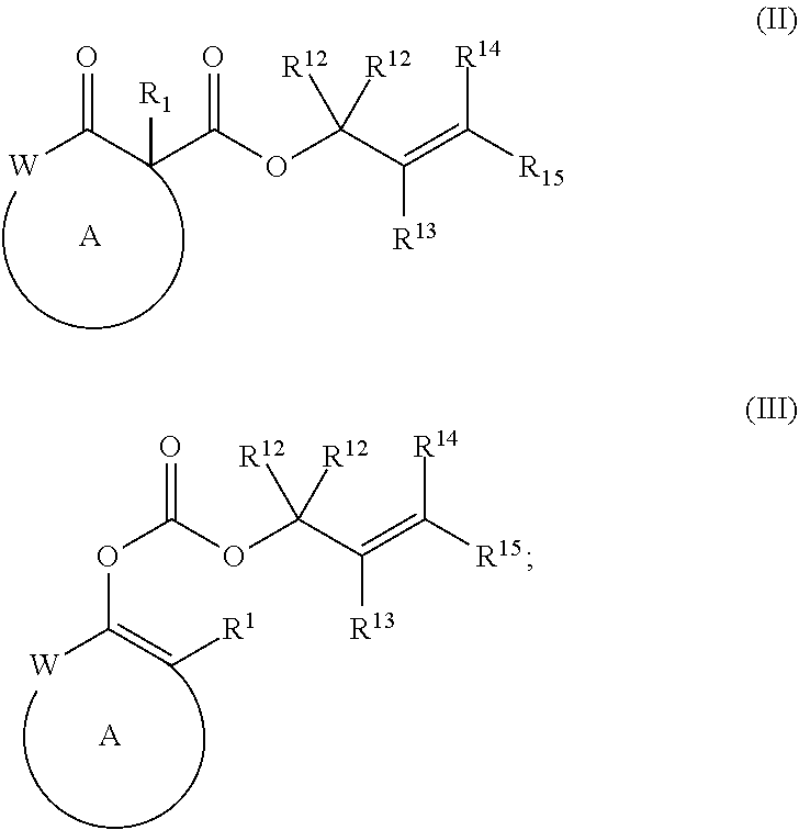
[W]C(C(C(OC(C([R13])=C([R14])[R15])([R12])[R12])=O)[R1])=O.[A].[W]C(=C[R1])OC(OC(C(=C([R15])[R14])[R13])([R12])[R12])=O.[A]
